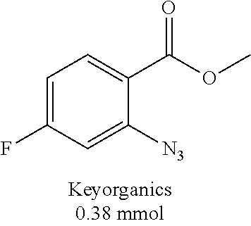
C1=C(F)C=C([N3])C(C(OC)=O)=C1
